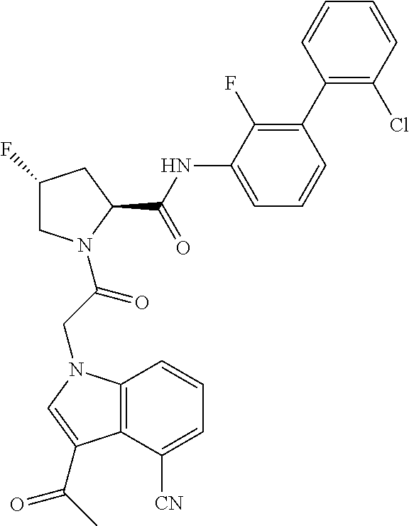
C1C(F)CC(C(NC2=CC=CC(C3=C(Cl)C=CC=C3)=C2F)=O)N1C(CN1C2=C(C(C(C)=O)=C1)C([CN])=CC=C2)=O
